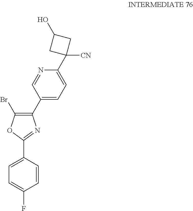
C1(C2=CC=C(C3([CN])CC(O)C3)N=C2)=C(Br)OC(C2=CC=C(F)C=C2)=N1
